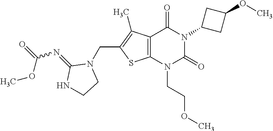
C12=C(N(CCOC)C(=O)N(C3CC(OC)C3)C1=O)SC(CN1C(=NC(=O)OC)NCC1)=C2C
